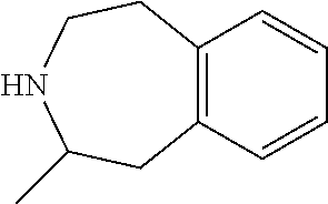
C12=C(C=CC=C1)CC(C)NCC2
